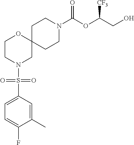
C12(CCN(C(OC(CO)[CF3])=O)CC1)OCCN(S(C1=CC=C(F)C(C)=C1)(=O)=O)C2
